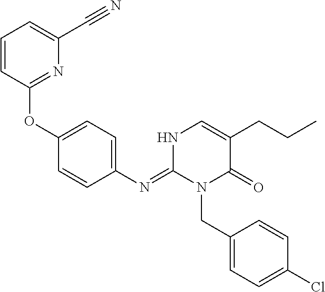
C1(OC2=CC=C(N=C3N(CC4=CC=C(Cl)C=C4)C(=O)C(CCC)=CN3)C=C2)=NC(C#N)=CC=C1
